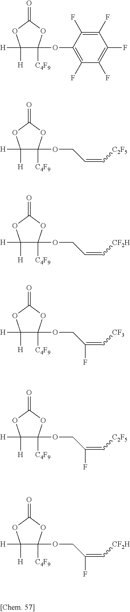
C1([H])([H])C(OC2=C(F)C(F)=C(F)C(F)=C2F)([C4F9])OC(=O)O1.C1([H])([H])C(OCC=C[C2F5])([C4F9])OC(=O)O1.C1([H])([H])C(OCC=C[CF2H])([C4F9])OC(=O)O1.C1([H])([H])C(OCC(=C[CF3])F)([C4F9])OC(=O)O1.C1([H])([H])C(OCC(=C[C2F5])F)([C4F9])OC(=O)O1.C1([H])([H])C(OCC(=C[CF2H])F)([C4F9])OC(=O)O1
